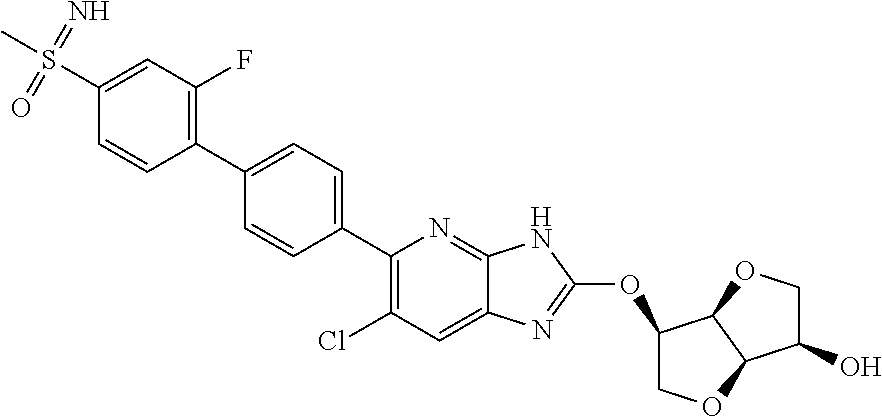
CS(=N)(=O)C1=CC(F)=C(C2=CC=C(C3=C(Cl)C=C4C(=N3)NC(OC3C5C(OC3)C(O)CO5)=N4)C=C2)C=C1
